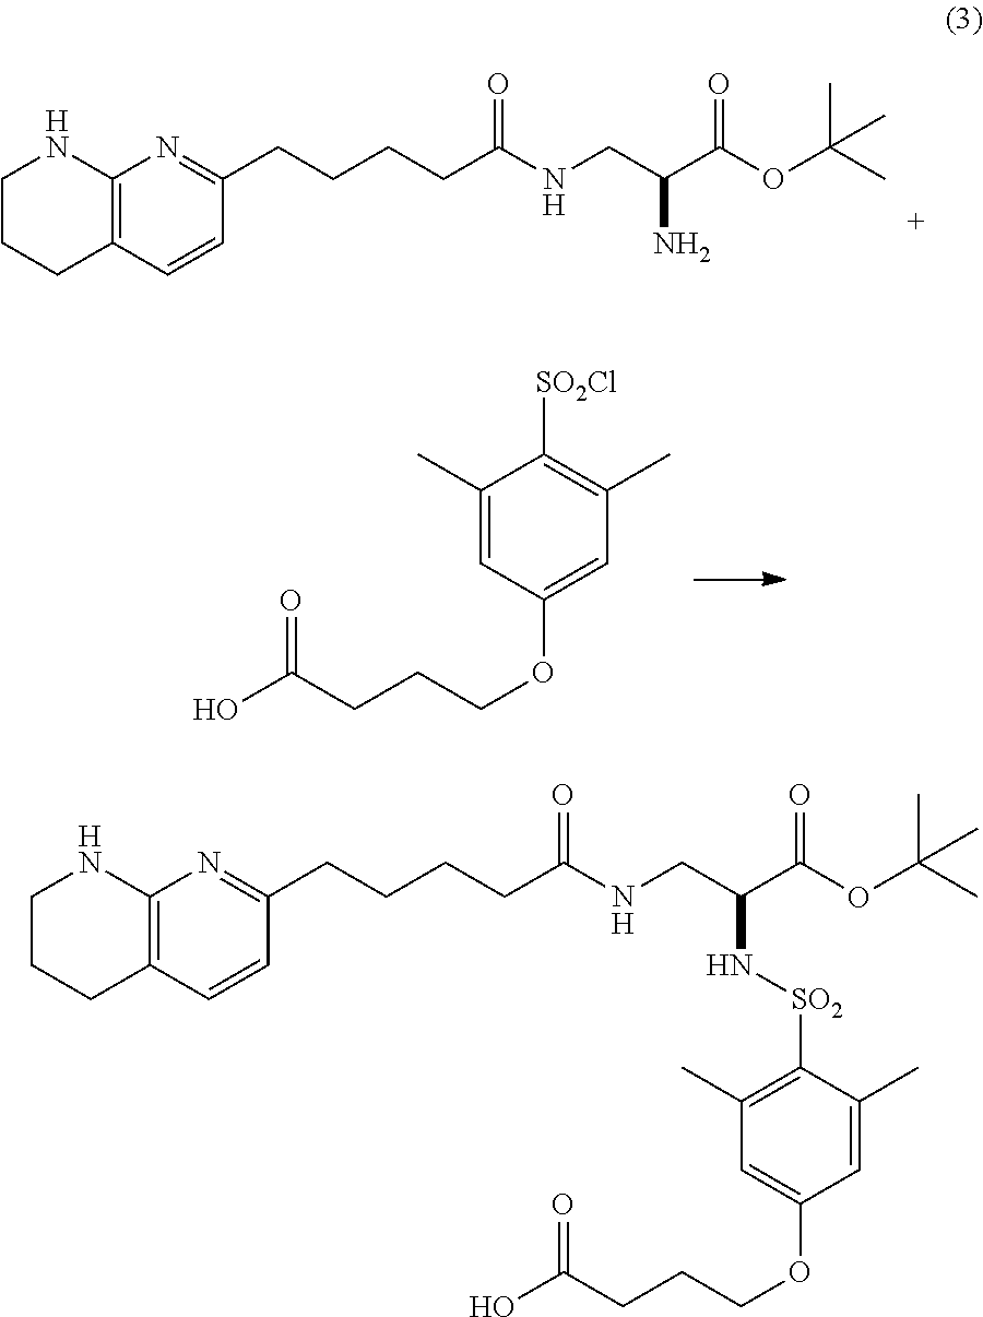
C12=C(C=CC(CCCCC(=O)NCC(C(OC(C)(C)C)=O)N)=N1)CCCN2.C1(C)=CC(OCCCC(O)=O)=CC(C)=C1[SO2Cl].C12=C(C=CC(CCCCC(=O)NCC(C(OC(C)(C)C)=O)N[SO2]C3=C(C)C=C(OCCCC(O)=O)C=C3C)=N1)CCCN2
